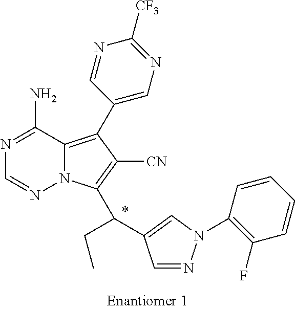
C1=NN(C2=C(F)C=CC=C2)C=C1C(CC)C1=C([CN])C(C2=CN=C([CF3])N=C2)=C2N1N=CN=C2N
